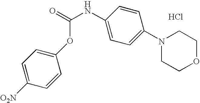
O(C(=O)NC1=CC=C(N2CCOCC2)C=C1)C1=CC=C([O2N])C=C1.Cl
